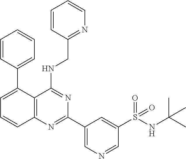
C12=C(N=C(C3=CN=CC(S(NC(C)(C)C)(=O)=O)=C3)N=C1NCC1=NC=CC=C1)C=CC=C2C1=CC=CC=C1
